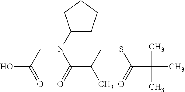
OC(CN(C1CCCC1)C(=O)C(CSC(C(C)(C)C)=O)C)=O
